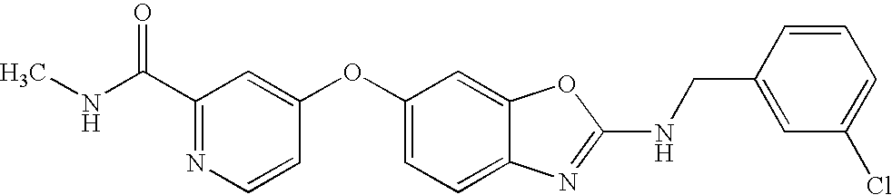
C1(C(NC)=O)=NC=CC(OC2=CC=C3C(=C2)OC(NCC2=CC(Cl)=CC=C2)=N3)=C1
